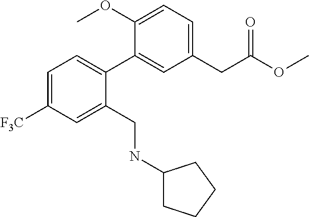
C1=C([F3C])C=C(CNC2CCCC2)C(C2=CC(CC(OC)=O)=CC=C2OC)=C1
